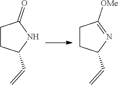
C1CC(C=C)NC1=O.C1CC(C=C)N=C1[OMe]
